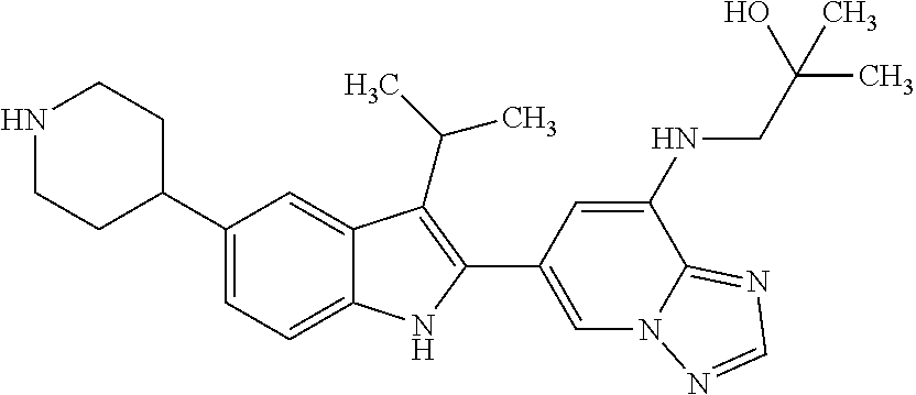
N1CCC(C2=CC=C3C(=C2)C(C(C)C)=C(C2=CN4C(=NC=N4)C(NCC(C)(O)C)=C2)N3)CC1
